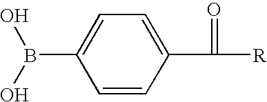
C1=CC(C(=O)[R])=CC=C1B(O)O
